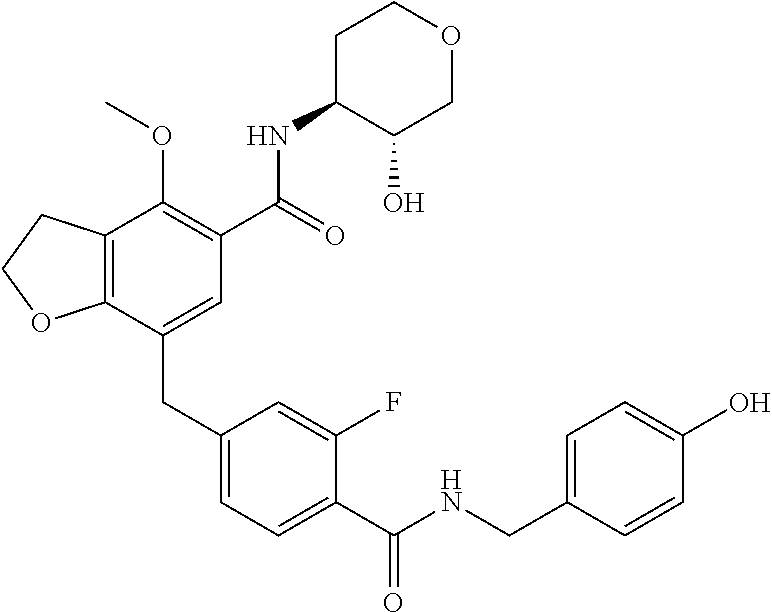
C12=C(CCO1)C(OC)=C(C(NC1C(O)COCC1)=O)C=C2CC1=CC=C(C(NCC2=CC=C(O)C=C2)=O)C(F)=C1
